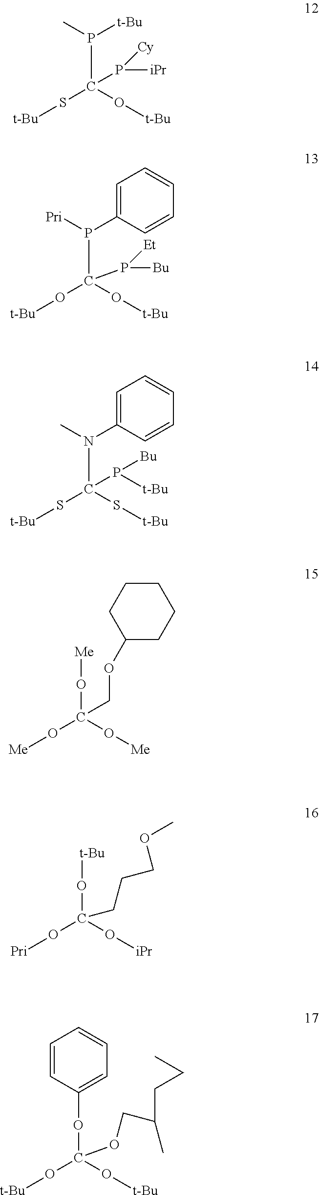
S(C(O[t-Bu])(P(C)[t-Bu])P([Cy])[iPr])[t-Bu].O(C(O[t-Bu])(P([Pri])C1=CC=CC=C1)P([Et])[Bu])[t-Bu].S(C(S[t-Bu])(N(C)C1=CC=CC=C1)P([Bu])[t-Bu])[t-Bu].O(C(O[Me])(O[Me])COC1CCCCC1)[Me].O(C(O[iPr])(O[t-Bu])CCCOC)[Pri].O(C(O[t-Bu])(OC1=CC=CC=C1)OCC(CCC)C)[t-Bu]
